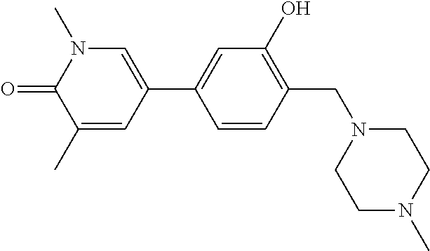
C1=CC(CN2CCN(C)CC2)=C(O)C=C1C1=CN(C)C(=O)C(C)=C1
